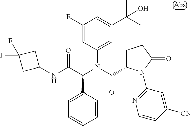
C1(N(C(C2CCC(=O)N2C2=NC=CC([CN])=C2)=O)C(C(NC2CC(F)(F)C2)=O)C2=CC=CC=C2)=CC(C(C)(C)O)=CC(F)=C1
